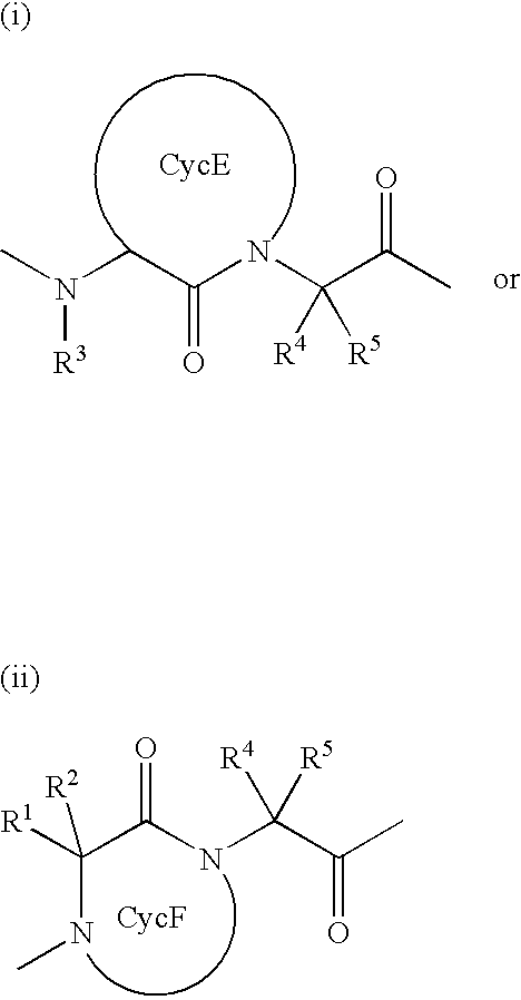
N(CC(NC(C(C)=O)([R5])[R4])=O)(C)[R3].C(C(NC(C(C)=O)([R5])[R4])=O)([R1])(NC)[R2]
